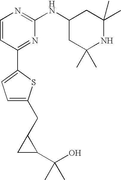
C1=CC(C2=CC=C(CC3C(C(O)(C)C)C3)S2)=NC(NC2CC(C)(C)NC(C)(C)C2)=N1
